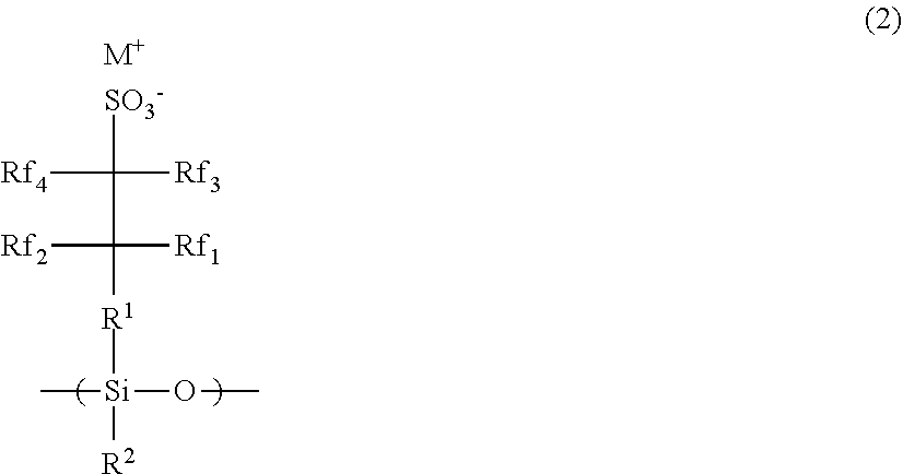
[SO3-]C(C([R1][Si]([R2])(OC)C)([Rf1])[Rf2])([Rf3])[Rf4].[M+]
